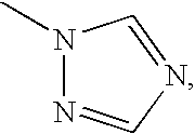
CN1N=CN=C1
